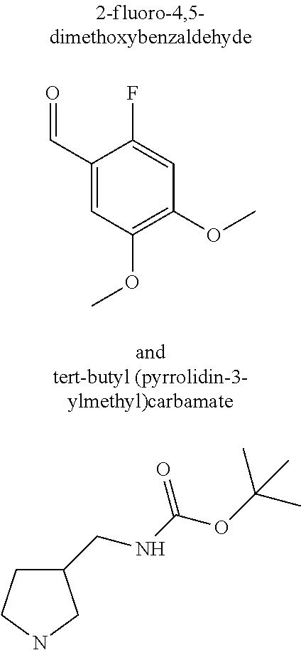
C1(C=O)=CC(OC)=C(OC)C=C1F.C1(CNC(=O)OC(C)(C)C)CCNC1
